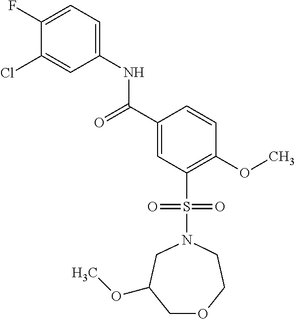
C(C1=CC(S(N2CCOCC(OC)C2)(=O)=O)=C(OC)C=C1)(=O)NC1=CC=C(F)C(Cl)=C1
